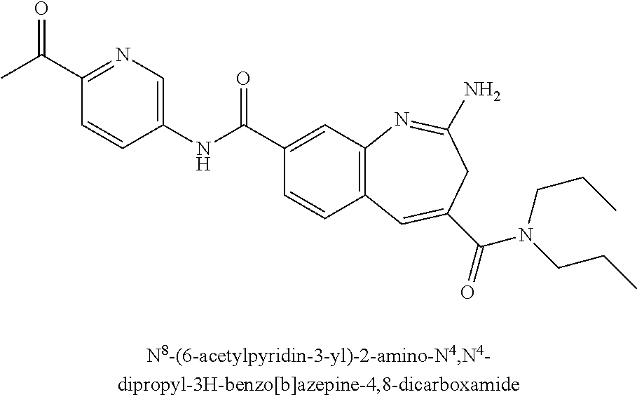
C1=CC(NC(C2=CC3=C(C=C2)C=C(C(=O)N(CCC)CCC)CC(N)=N3)=O)=CN=C1C(C)=O
